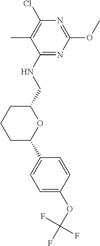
C1=CC(C2OC(CNC3=NC(OC)=NC(Cl)=C3C)CCC2)=CC=C1OC(F)(F)F
